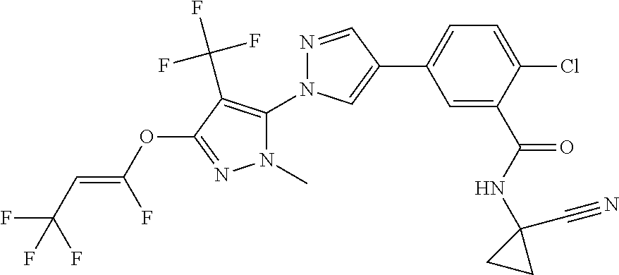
C1(C2=CC=C(Cl)C(C(NC3(C#N)CC3)=O)=C2)=CN(C2=C(C(F)(F)F)C(OC(=CC(F)(F)F)F)=NN2C)N=C1
